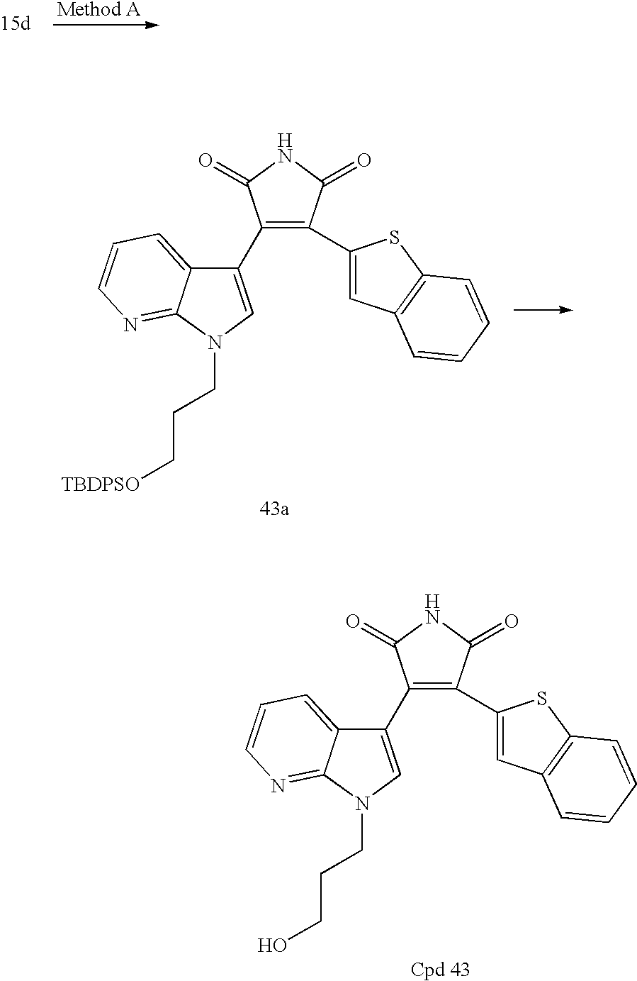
C1(C2=CN(CCC[TBDPSO])C3=NC=CC=C23)=C(C2=CC3=C(S2)C=CC=C3)C(=O)NC1=O.C1(C2=CN(CCCO)C3=NC=CC=C23)=C(C2=CC3=C(S2)C=CC=C3)C(=O)NC1=O
